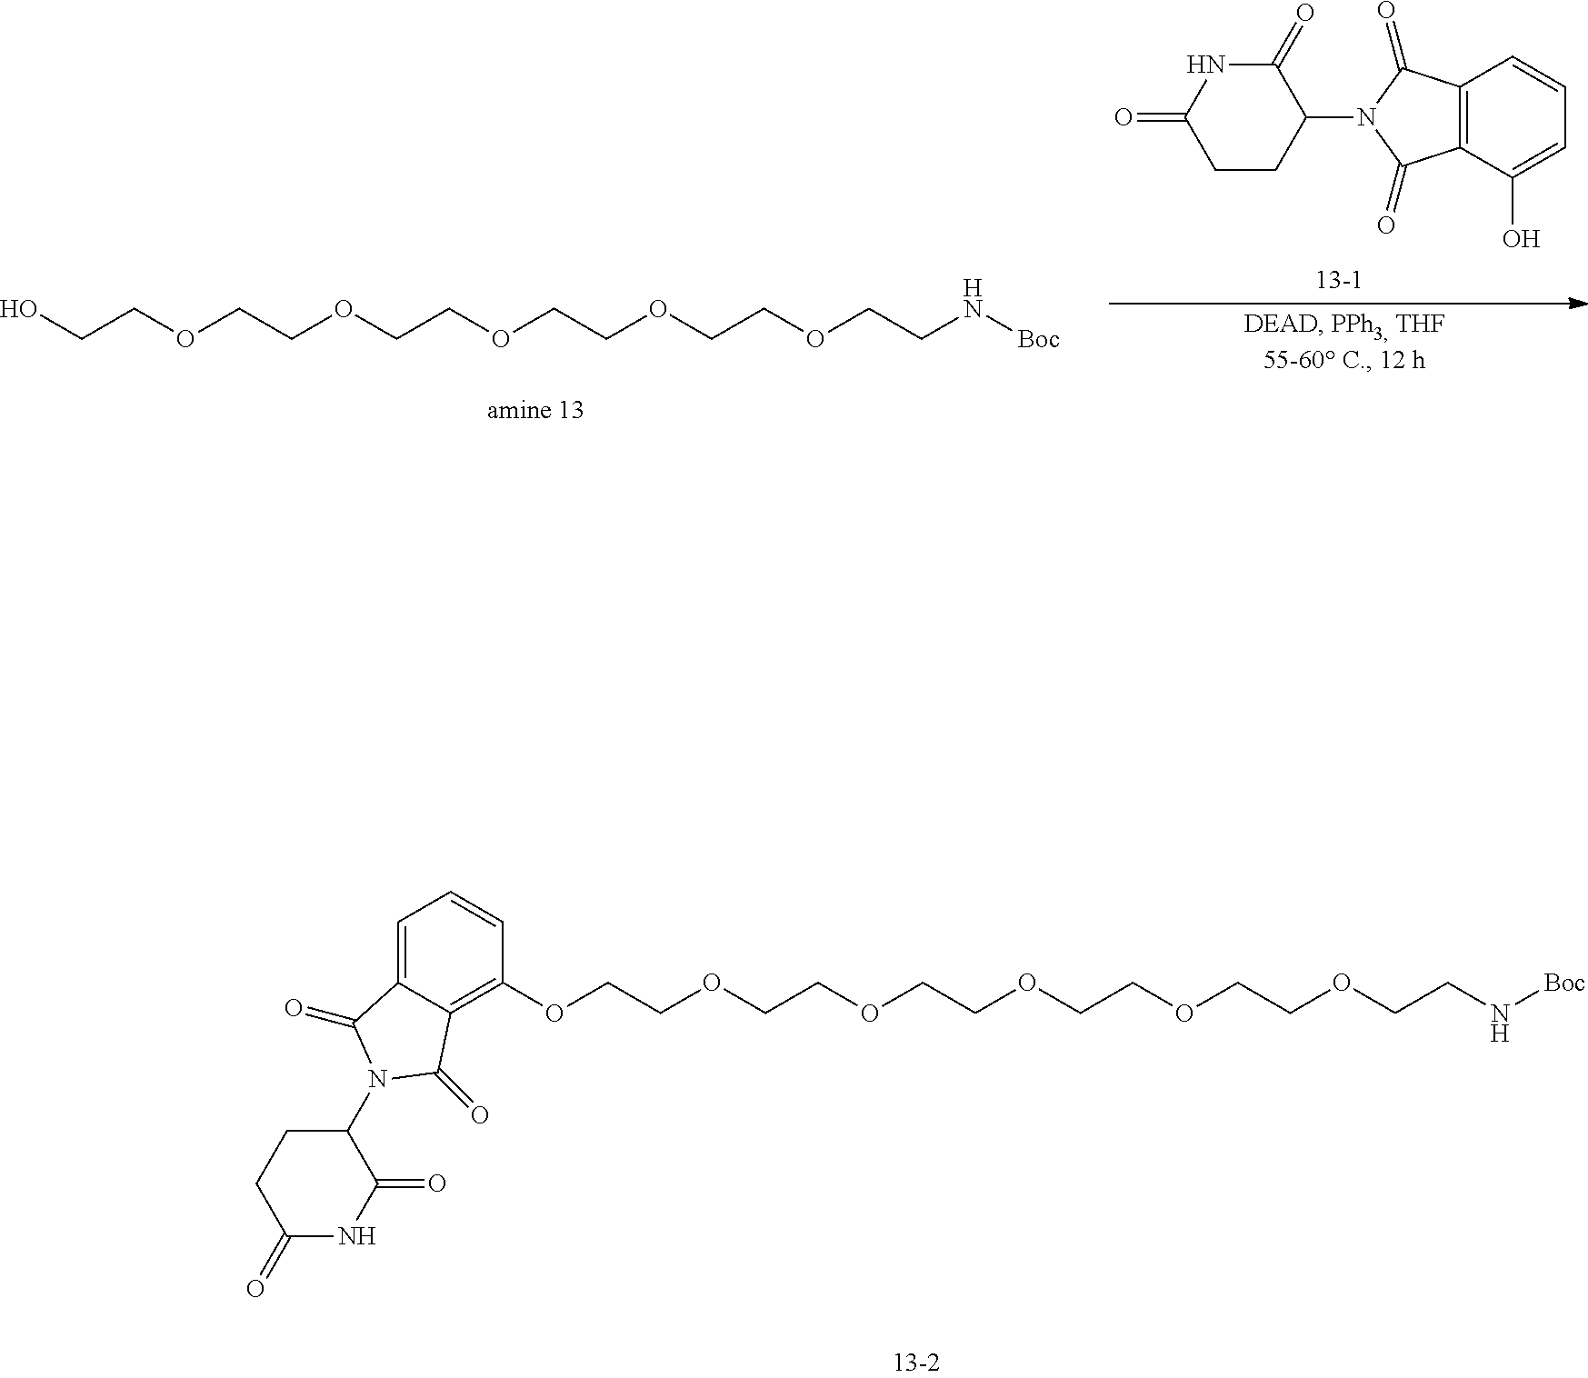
C1=C2C(=C(OCCOCCOCCOCCOCCOCCN[Boc])C=C1)C(=O)N(C1CCC(=O)NC1=O)C2=O.C(OCCOCCOCCOCCN[Boc])COCCO.C12=C(C(O)=CC=C1)C(=O)N(C1C(=O)NC(=O)CC1)C2=O
